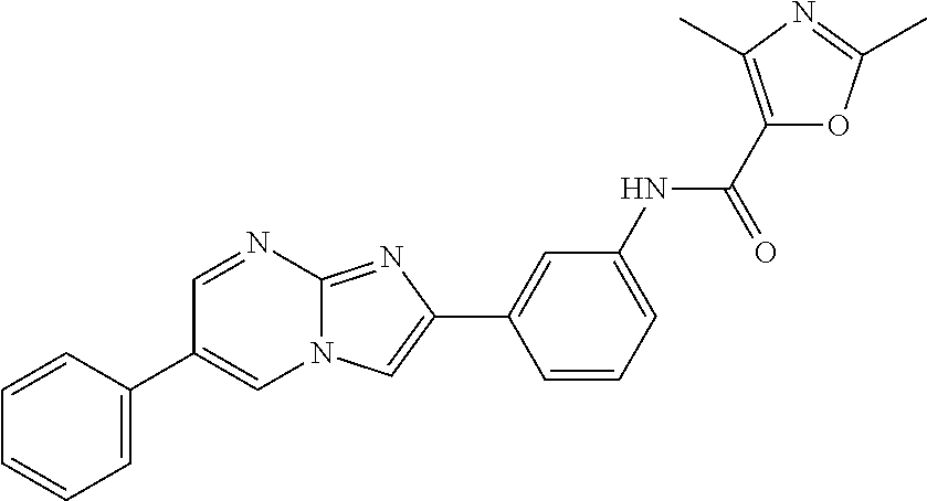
C1=NC2=NC(C3=CC(NC(C4=C(C)N=C(C)O4)=O)=CC=C3)=CN2C=C1C1=CC=CC=C1
